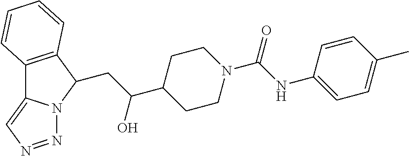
C12=C(C(CC(C3CCN(C(NC4=CC=C(C)C=C4)=O)CC3)O)N3C1=CN=N3)C=CC=C2
